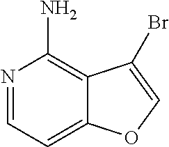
N1=CC=C2C(=C1N)C(Br)=CO2
